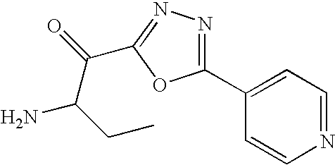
C1(C2=CC=NC=C2)=NN=C(C(C(CC)N)=O)O1
